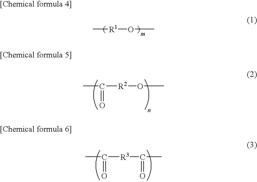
C[R1]OC.CC([R2]OC)=O.CC([R3]C(C)=O)=O
